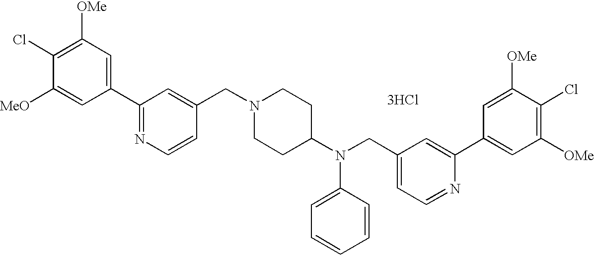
C1(C2=NC=CC(CN3CCC(N(CC4=CC=NC(C5=CC([OMe])=C(Cl)C([OMe])=C5)=C4)C4=CC=CC=C4)CC3)=C2)=CC([OMe])=C(Cl)C([MeO])=C1.[3HCl]
